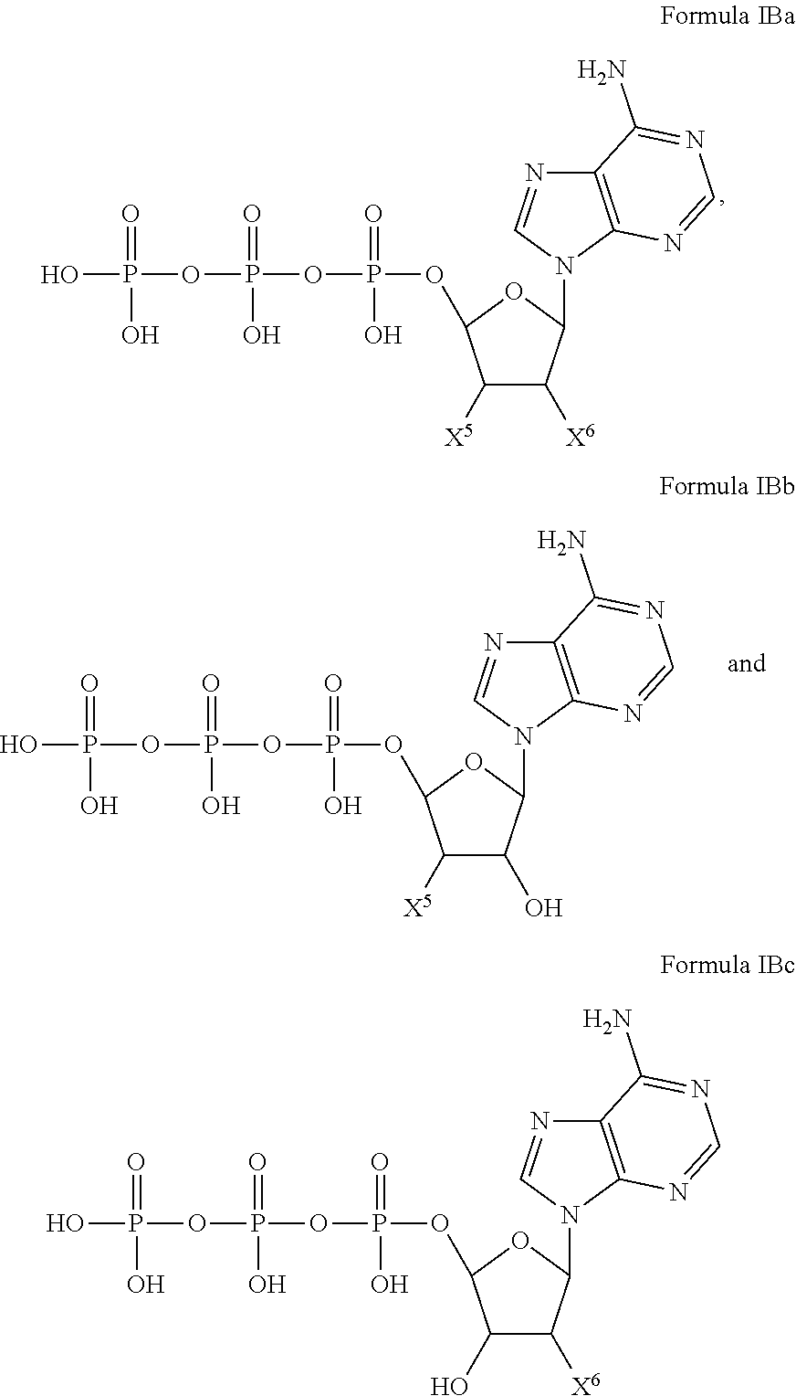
C1([X5])C([X6])C(N2C3=C(N=C2)C(N)=NC=N3)OC1OP(=O)(O)OP(=O)(O)OP(O)(=O)O.C1([X5])C(O)C(N2C3=C(N=C2)C(N)=NC=N3)OC1OP(=O)(O)OP(=O)(O)OP(O)(=O)O.C1(O)C([X6])C(N2C3=C(N=C2)C(N)=NC=N3)OC1OP(=O)(O)OP(=O)(O)OP(O)(=O)O
